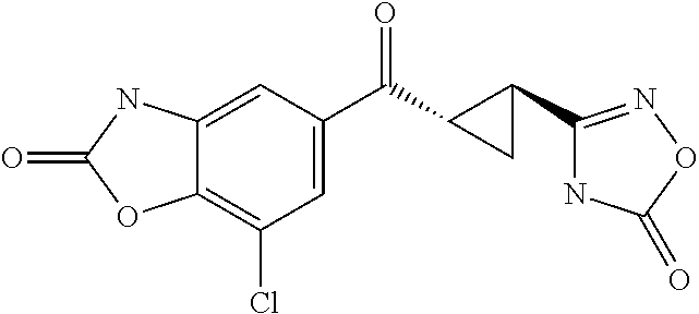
C12=CC(C(C3C(C4=NOC(=O)N4)C3)=O)=CC(Cl)=C1OC(=O)N2
